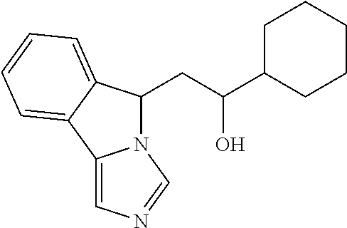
C(C(C1CCCCC1)O)C1N2C(=CN=C2)C2=CC=CC=C12
